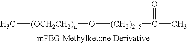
C[(OCH2CH2)n]O[(CH2)25]C(=O)C
